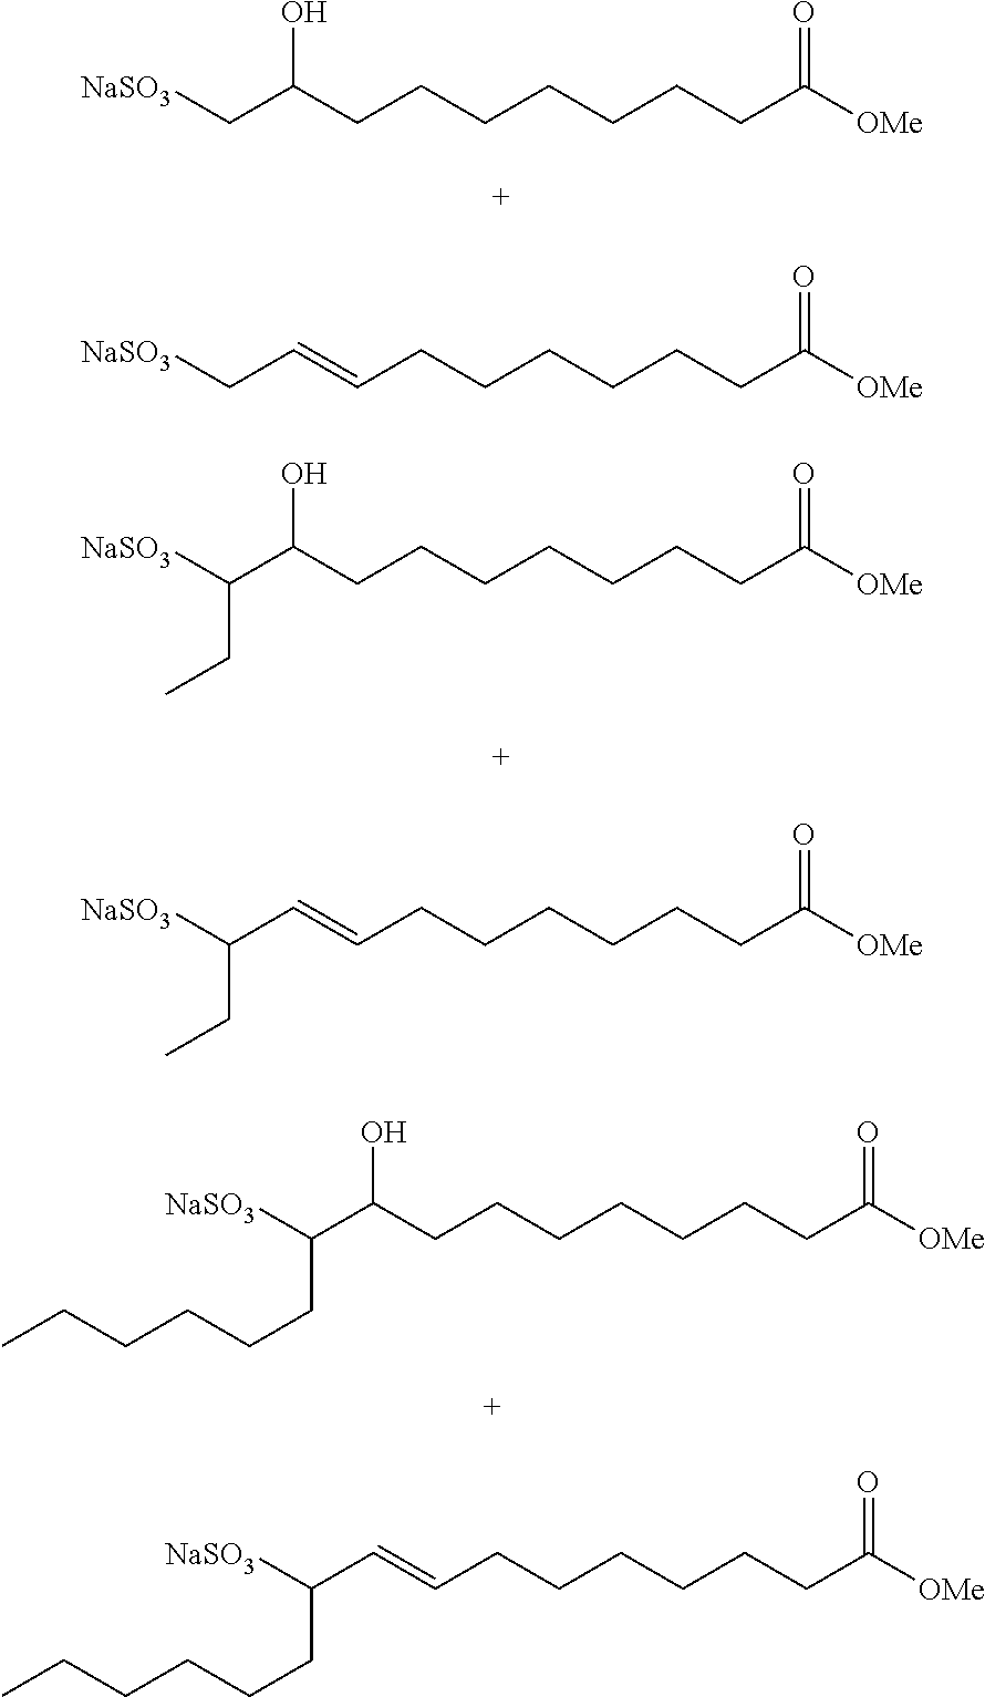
[NaSO3]CC(CCCCCCCC([OMe])=O)O.[NaSO3]CC=CCCCCCCC([OMe])=O.[NaSO3]C(C(CCCCCCCC([OMe])=O)O)CC.[NaSO3]C(C=CCCCCCCC([OMe])=O)CC.[NaSO3]C(C(CCCCCCCC([OMe])=O)O)CCCCCC.[NaSO3]C(C=CCCCCCCC([OMe])=O)CCCCCC
